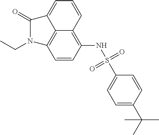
C1=C(C(C)(C)C)C=CC(S(NC2=C3C4=C(C=C2)N(CC)C(=O)C4=CC=C3)(=O)=O)=C1
